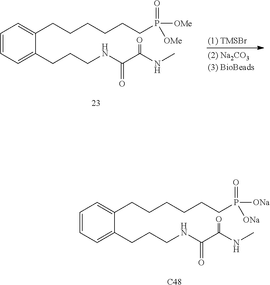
C1=CC=C(CCCNC(C(NC)=O)=O)C(CCCCCCP(=O)([OMe])[OMe])=C1.[(1) TMSBr].C1=CC=C(CCCNC(C(NC)=O)=O)C(CCCCCCP(=O)([ONa])[ONa])=C1.[C48]
